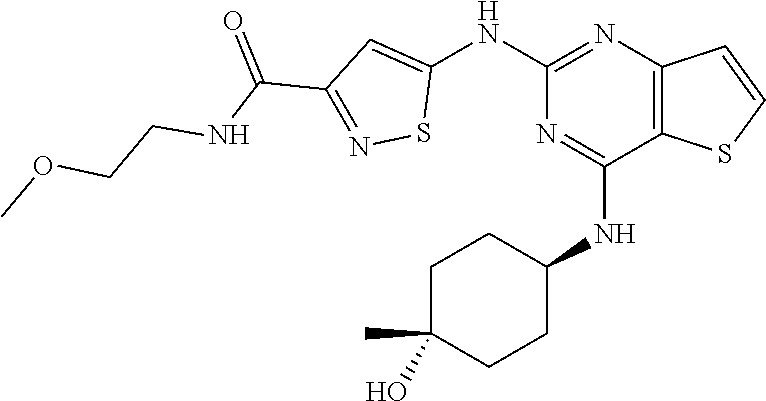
C1(NC2=CC(C(=O)NCCOC)=NS2)=NC2=C(C(NC3CCC(O)(C)CC3)=N1)SC=C2
